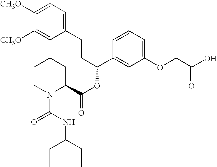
C1([CH3O])=CC=C(CCC(OC(C2CCCCN2C(=O)NC(CC)CC)=O)C2=CC(OCC(O)=O)=CC=C2)C=C1[CH3O]
